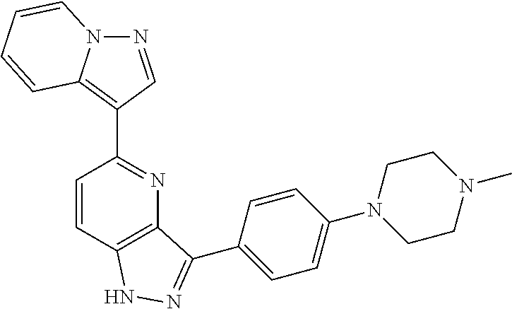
C1=CC2=C(N=C1C1=C3N(N=C1)C=CC=C3)C(C1=CC=C(N3CCN(C)CC3)C=C1)=NN2
